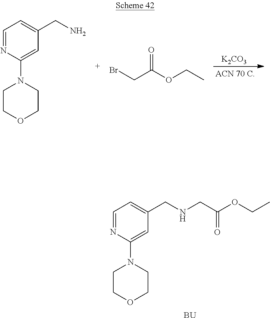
C1=NC(N2CCOCC2)=CC(CNCC(OCC)=O)=C1.[BU].[K2CO3].C1=NC(N2CCOCC2)=CC(CN)=C1.BrCC(OCC)=O
